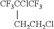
[CF3CClCF3][CH2CH2Cl]
